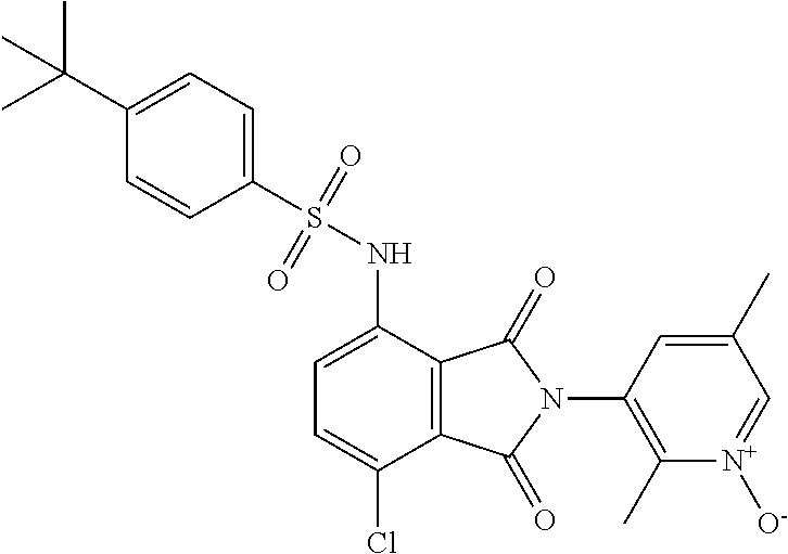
C1=C(NS(=O)(=O)C2=CC=C(C(C)(C)C)C=C2)C2=C(C(Cl)=C1)C(=O)N(C1=C(C)[N+]([O-])=CC(C)=C1)C2=O
